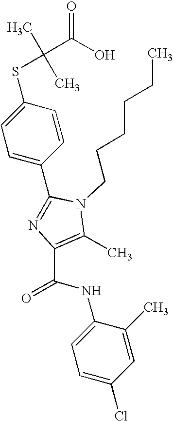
C1(C2=NC(C(NC3=CC=C(Cl)C=C3C)=O)=C(C)N2CCCCCC)=CC=C(SC(C)(C)C(O)=O)C=C1
